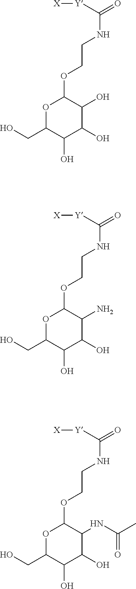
O1C(CO)C(O)C(O)C(O)C1OCCNC(=O)[Y][X].O1C(CO)C(O)C(O)C(N)C1OCCNC(=O)[Y][X].O1C(CO)C(O)C(O)C(NC(C)=O)C1OCCNC(=O)[Y][X]
